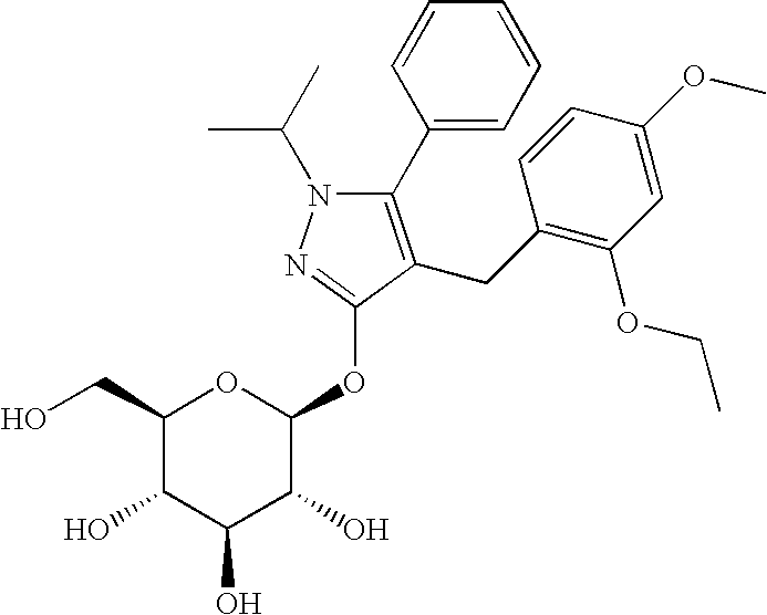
C1(C2=CC=CC=C2)=C(CC2=C(OCC)C=C(OC)C=C2)C(OC2OC(CO)C(O)C(O)C2O)=NN1C(C)C
